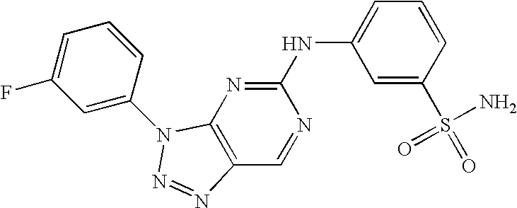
C1=C(S(=O)(N)=O)C=CC=C1NC1=NC2=C(C=N1)N=NN2C1=CC(F)=CC=C1
